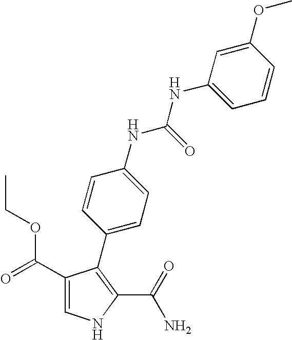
C1(C(=O)OCC)=CNC(C(=O)N)=C1C1=CC=C(NC(NC2=CC=CC(OC)=C2)=O)C=C1
